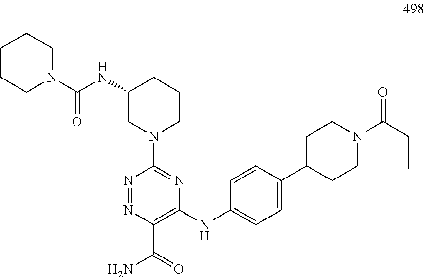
N1=NC(C(=O)N)=C(NC2=CC=C(C3CCN(C(CC)=O)CC3)C=C2)N=C1N1CCCC(NC(N2CCCCC2)=O)C1
